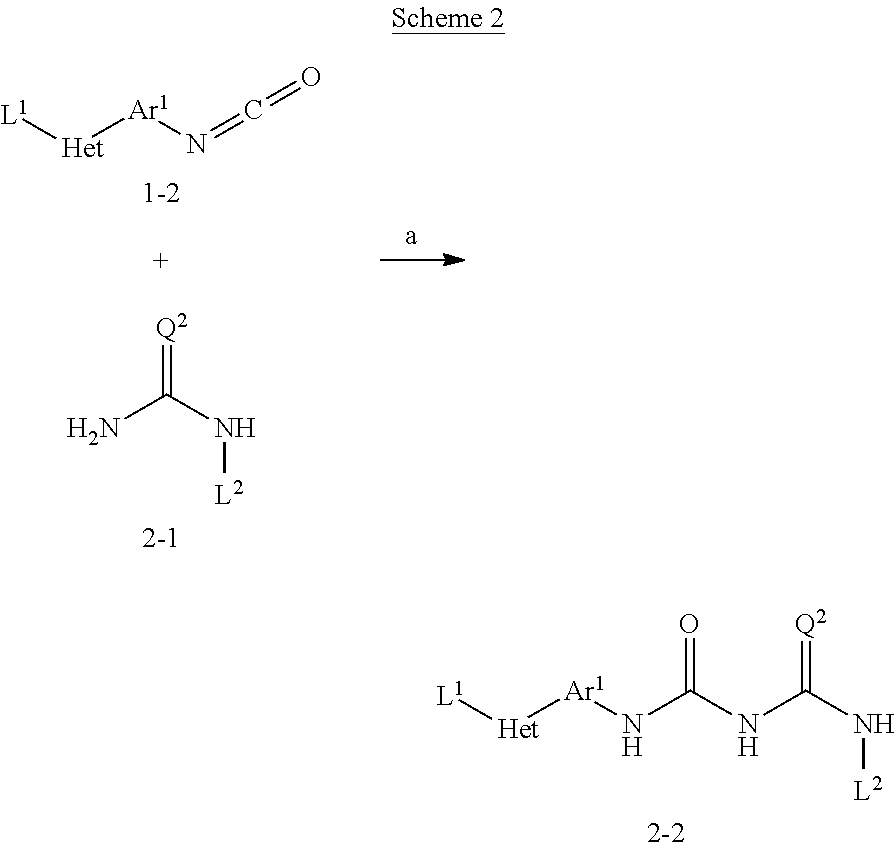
[L1][Het][Ar1]NC(NC(N[L2])=[Q2])=O.[L1][Het][Ar1]N=C=O.[Q2]=C(N[L2])N
